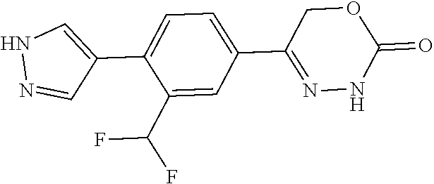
C1(C(F)F)=CC(C2=NNC(=O)OC2)=CC=C1C1=CNN=C1
